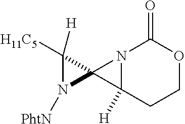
N1([PhtN])C2(C1([H])[H11C5])C1([H])N2C(=O)OCC1
